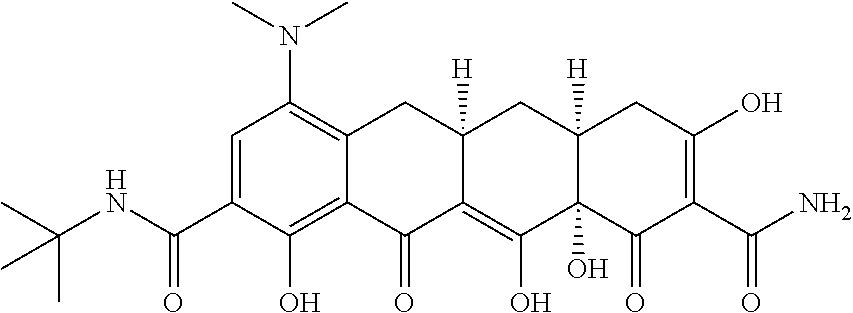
C1=C(C(NC(C)(C)C)=O)C(O)=C2C(=C1N(C)C)CC1([H])C(=C(O)C3(O)C([H])(C1)CC(O)=C(C(N)=O)C3=O)C2=O
